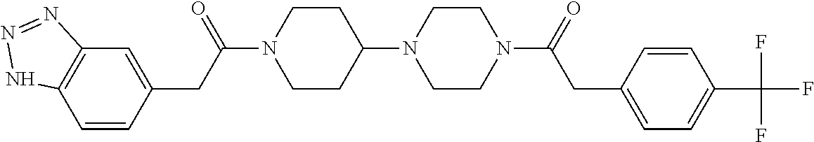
C1=CC(CC(N2CCC(N3CCN(C(=O)CC4=CC=C(C(F)(F)F)C=C4)CC3)CC2)=O)=CC2=C1NN=N2
